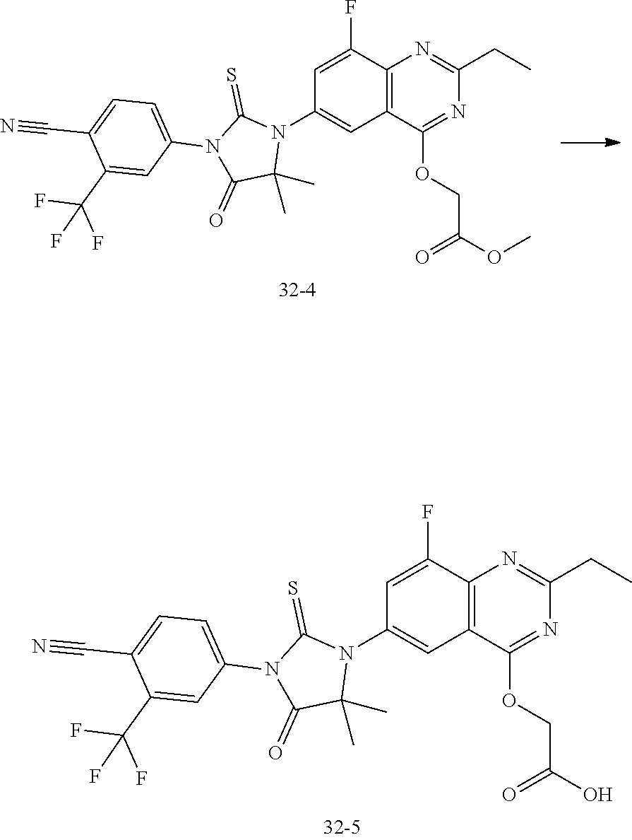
C1=C(F)C2=C(C=C1N1C(=S)N(C3=CC=C(C#N)C(C(F)(F)F)=C3)C(=O)C1(C)C)C(OCC(OC)=O)=NC(CC)=N2.C1=C(F)C2=C(C=C1N1C(=S)N(C3=CC=C(C#N)C(C(F)(F)F)=C3)C(=O)C1(C)C)C(OCC(O)=O)=NC(CC)=N2
